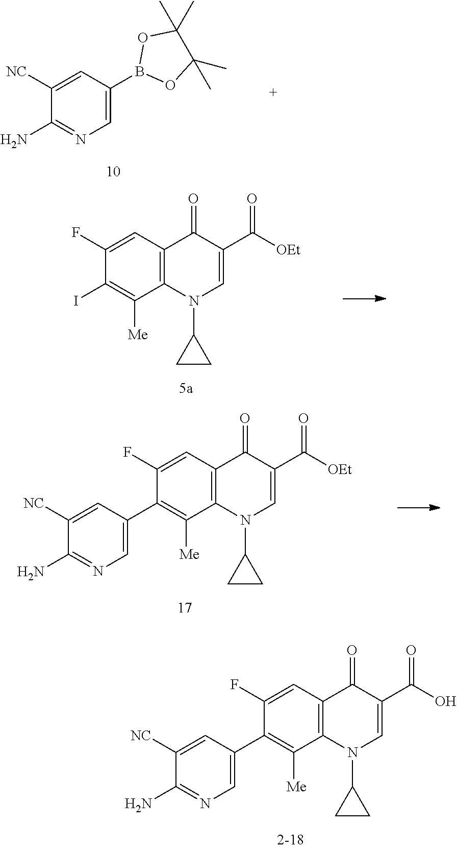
C1=C(B2OC(C)(C)C(C)(C)O2)C=C([NC])C(N)=N1.C12=C(C=C(F)C(I)=C1[Me])C(=O)C(C([OEt])=O)=CN2C1CC1.C12=C(C=C(F)C(C3=CN=C(N)C([NC])=C3)=C1[Me])C(=O)C(C([OEt])=O)=CN2C1CC1.C12=C(C=C(F)C(C3=CN=C(N)C([NC])=C3)=C1[Me])C(=O)C(C(O)=O)=CN2C1CC1
